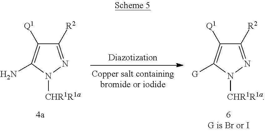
C1([R2])=NN([CHR1R1a])C([G])=C1[Q1].C1([R2])=NN([CHR1R1a])C(N)=C1[Q1]
